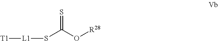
O(C(S[L1][T1])=S)[R28]
